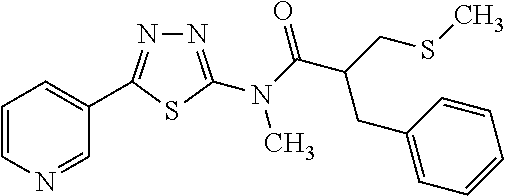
N1=C(N(C(=O)C(CSC)CC2=CC=CC=C2)C)SC(C2=CC=CN=C2)=N1
